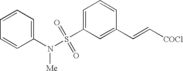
C1=C(S(N(C2=CC=CC=C2)[Me])(=O)=O)C=C(C=C[COCl])C=C1
